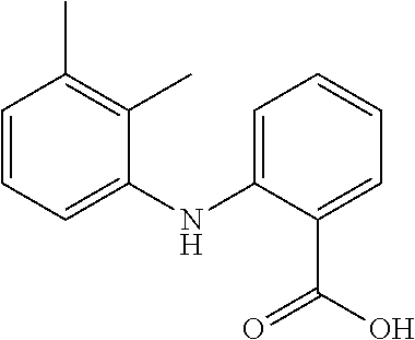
C1=CC=C(NC2=CC=CC=C2C(O)=O)C(C)=C1C
